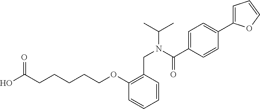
C(N(C(C)C)C(C1=CC=C(C2=CC=CO2)C=C1)=O)C1=C(OCCCCCC(O)=O)C=CC=C1
